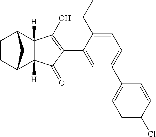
C1=C(C2=C(O)C3([H])C([H])(C2=O)C2CCC3C2)C(CC)=CC=C1C1=CC=C(Cl)C=C1
